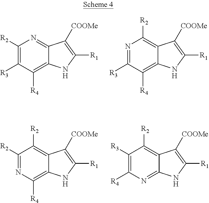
C1([R2])=C([R3])C([R4])=C2C(=N1)C([COOMe])=C([R1])N2.N1=C([R3])C([R4])=C2C(=C1[R2])C([COOMe])=C([R1])N2.C1([R2])=NC([R4])=C2C(=C1[R2])C([COOMe])=C([R1])N2.C1([R3])=C([R4])N=C2C(=C1[R2])C([COOMe])=C([R1])N2
